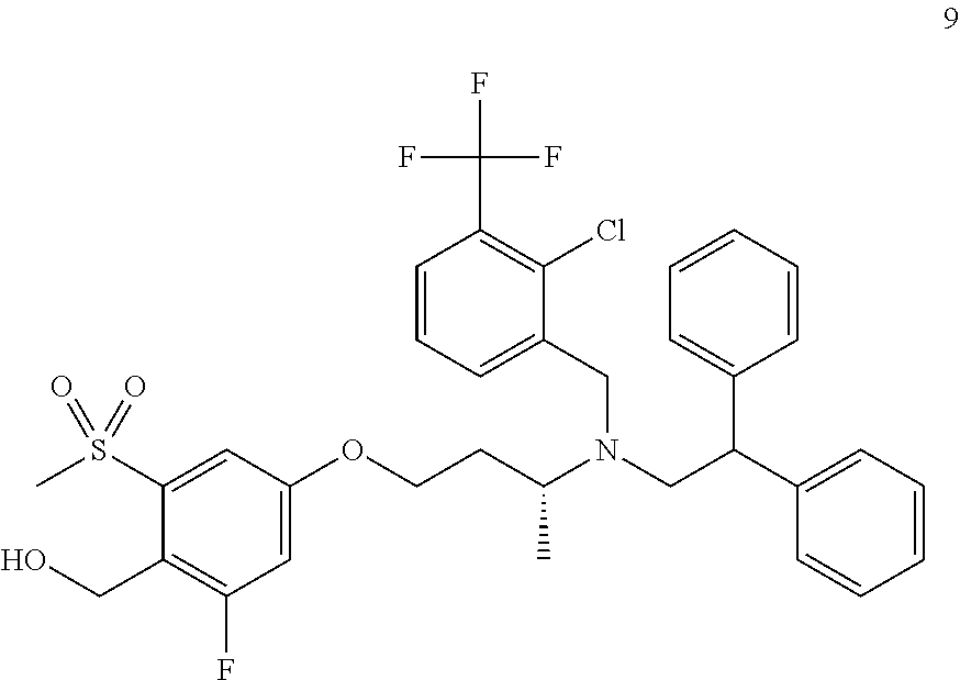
O(CCC(N(CC(C1=CC=CC=C1)C1=CC=CC=C1)CC1=CC=CC(C(F)(F)F)=C1Cl)C)C1=CC(F)=C(CO)C(S(C)(=O)=O)=C1
